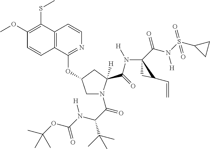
C12=C(C(OC3CN(C(C(C(C)(C)C)N(C(OC(C)(C)C)=O)[H])=O)C(C(=O)N([H])C4(C(N(S(C5CC5)(=O)=O)[H])=O)CC4C=C)([H])C3)=NC=C1)C=CC(OC)=C2SC
